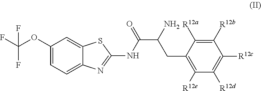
C1(OC(F)(F)F)=CC=C2C(=C1)SC(NC(=O)C(N)CC1=C([R12e])C([R12d])=C([R12c])C([R12b])=C1[R12a])=N2
